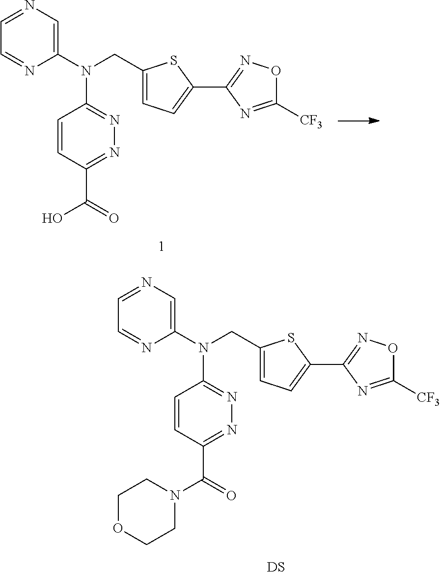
C1(N(C2=NN=C(C(O)=O)C=C2)CC2=CC=C(C3=NOC([CF3])=N3)S2)=CN=CC=N1.C1(N(C2=NN=C(C(N3CCOCC3)=O)C=C2)CC2=CC=C(C3=NOC([CF3])=N3)S2)=CN=CC=N1.[DS]
